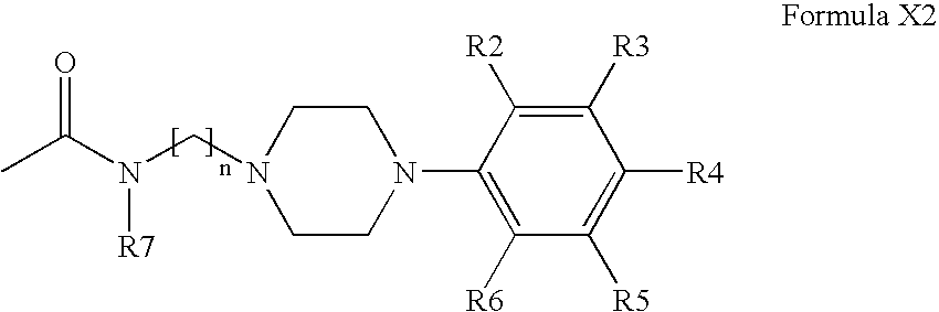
CC(N(CN1CCN(C2=C([R6])C([R5])=C([R4])C([R3])=C2[R2])CC1)[R7])=O
